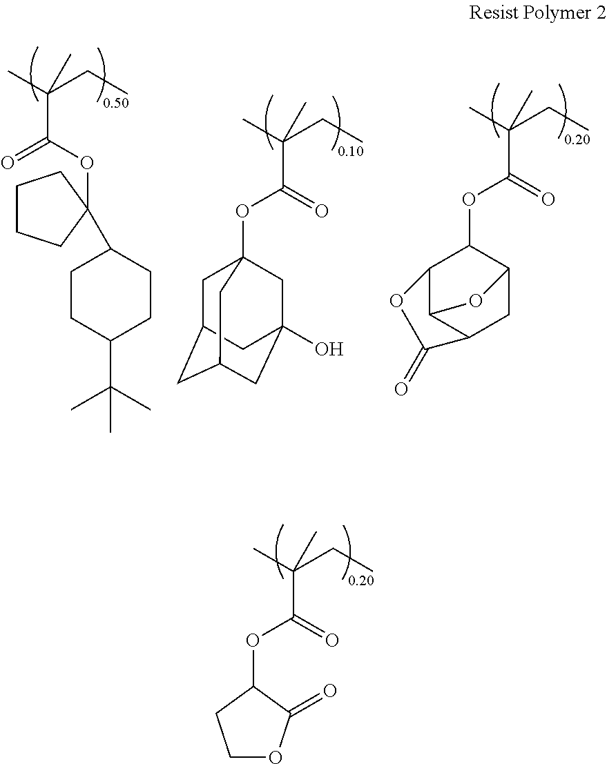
CC(CC)(C(OC1CCOC1=O)=O)C.CC(CC)(C(OC12CC3CC(CC(O)(C1)C3)C2)=O)C.CC(CC)(C(OC1C2C3C(CC1O3)C(=O)O2)=O)C.CC(CC)(C(OC1(C2CCC(C(C)(C)C)CC2)CCCC1)=O)C
